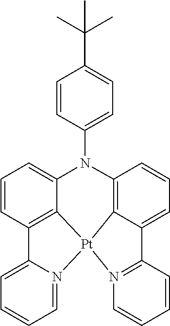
C12=N([Pt]34C5=C(C=CC=C15)N(C1=CC=C(C(C)(C)C)C=C1)C1=CC=CC(=C31)C1=CC=CC=N14)C=CC=C2
